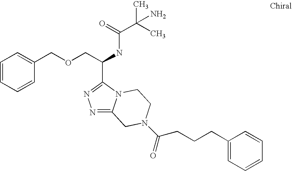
N1=C2N(C(C(COCC3=CC=CC=C3)NC(C(C)(C)N)=O)=N1)CCN(C(=O)CCCC1=CC=CC=C1)C2
